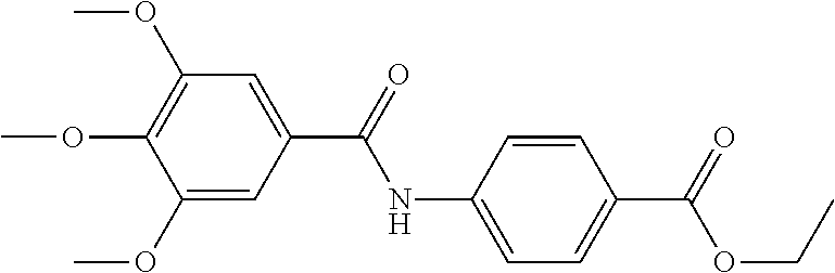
C1=C(NC(=O)C2=CC(OC)=C(OC)C(OC)=C2)C=CC(C(=O)OCC)=C1
